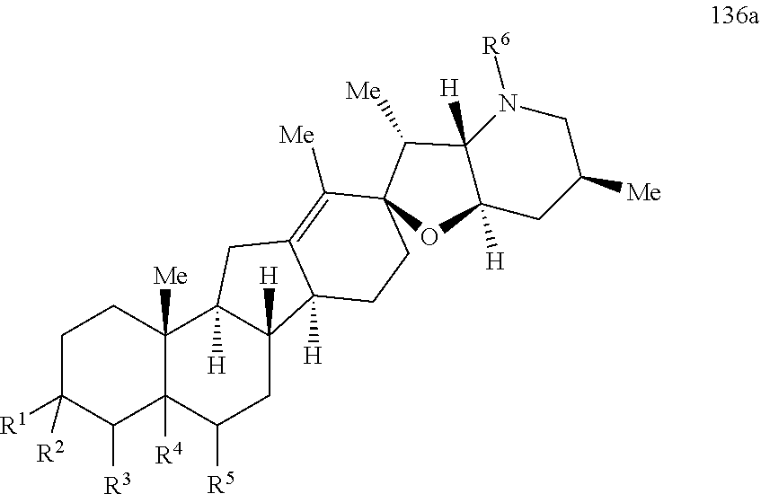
C1C([R1])([R2])C([R3])C2([R4])C([Me])(C1)C1([H])C([H])(CC2[R5])C2([H])C(=C([Me])C3(CC2)C([Me])C2([H])N([R6])CC([Me])CC2([H])O3)C1
